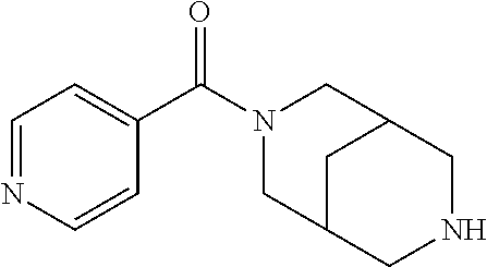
C1(C(N2CC3CC(C2)CNC3)=O)=CC=NC=C1
